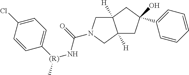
C12([H])CN(C(=O)N[(R)](C3=CC=C(Cl)C=C3)C)CC1([H])CC(C1=CC=CC=C1)(O)C2
